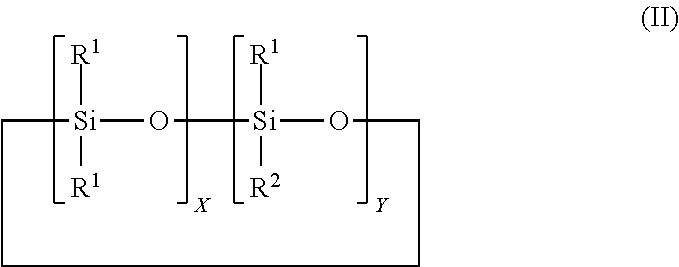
C1[Si]([R1])([R1])O[Si]([R1])([R2])OCCC1
